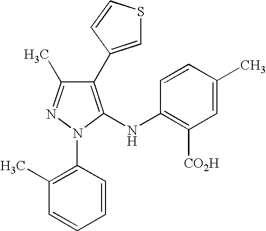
C1(C2=CSC=C2)=C(NC2=C([CO2H])C=C(C)C=C2)N(C2=C(C)C=CC=C2)N=C1C
